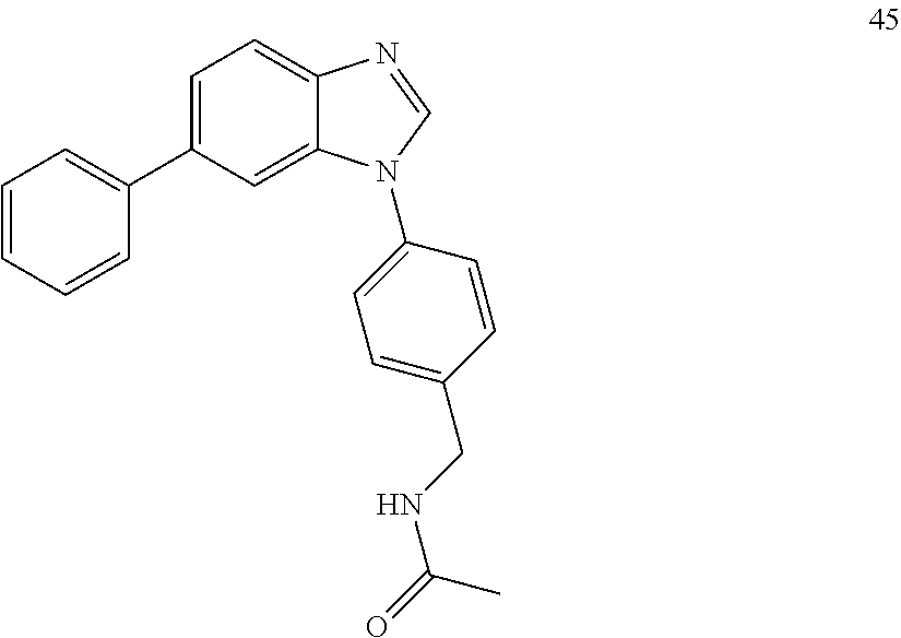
C1=C(C2=CC=CC=C2)C=C2C(=C1)N=CN2C1=CC=C(CNC(=O)C)C=C1
